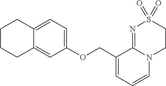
C1(OCC2=CC=CN3C2=NS(=O)(=O)CC3)=CC=C2C(=C1)CCCC2
